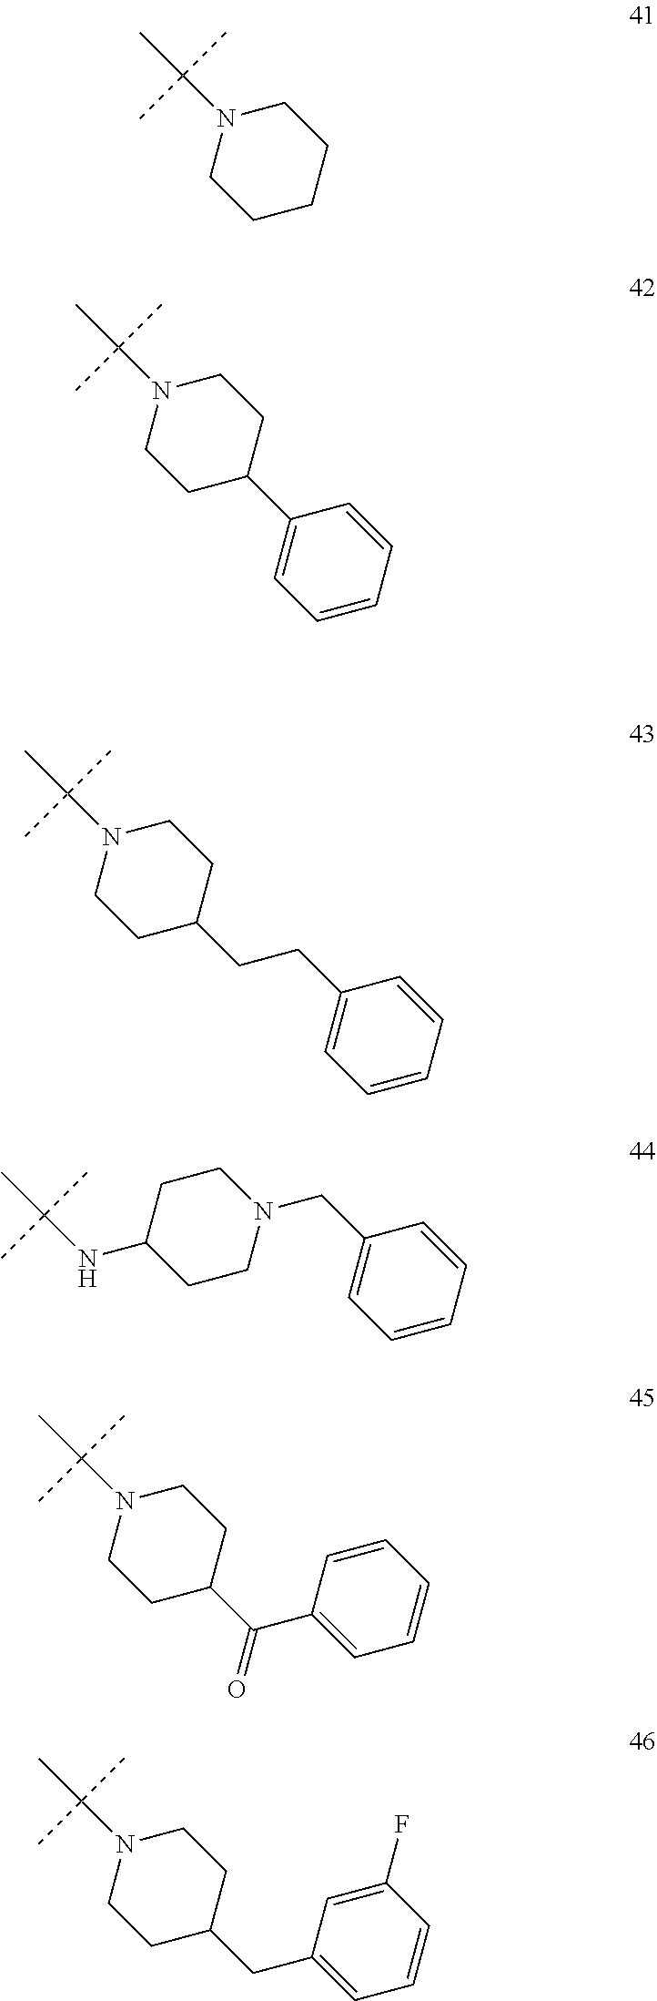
C1CCN(C(C)(C)C)CC1.C1(C2=CC=CC=C2)CCN(C(C)(C)C)CC1.C1(CCC2=CC=CC=C2)CCN(C(C)(C)C)CC1.N1(CC2=CC=CC=C2)CCC(NC(C)(C)C)CC1.C1(C(C2=CC=CC=C2)=O)CCN(C(C)(C)C)CC1.C1(CC2=CC=CC(F)=C2)CCN(C(C)(C)C)CC1
